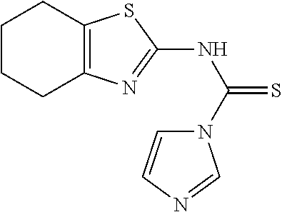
C1CCC2=C(C1)N=C(NC(=S)N1C=CN=C1)S2
